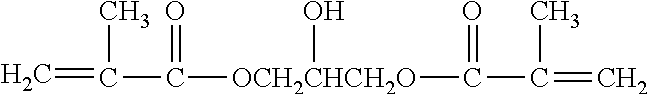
C=C(C)C(=O)[OCH2CHCH2O](C(=O)C(C)=C)O
